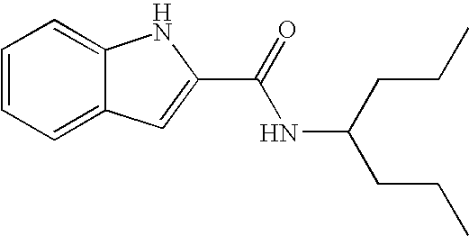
C1=CC=C2C(=C1)C=C(C(NC(CCC)CCC)=O)N2
